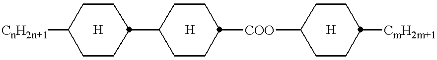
C1([CnH2n+1])CCC(C2CCC([COO]C3CCC([CmH2m+1])CC3)CC2)CC1
